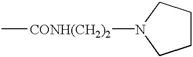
N1([CONH(CH2)2]C)CCCC1
